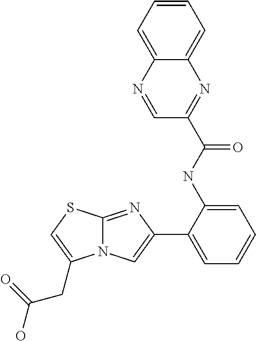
C1(NC(=O)C2=NC3=CC=CC=C3N=C2)=CC=CC=C1C1=CN2C(=N1)SC=C2CC(O)=O
